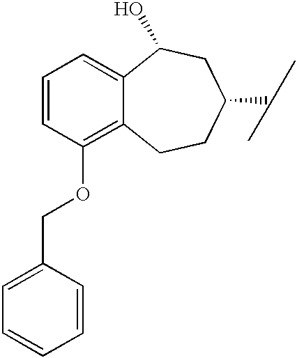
C1=CC(OCC2=CC=CC=C2)=C2C(=C1)C(O)CC(C(C)C)CC2
